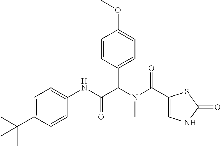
C1=C(C(C)(C)C)C=CC(NC(C(N(C(=O)C2=CNC(=O)S2)C)C2=CC=C(OC)C=C2)=O)=C1
